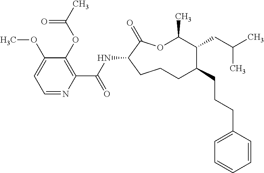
C1CC(NC(C2=C(OC(C)=O)C(OC)=CC=N2)=O)C(=O)OC(C)C(CC(C)C)C(CCCC2=CC=CC=C2)C1
